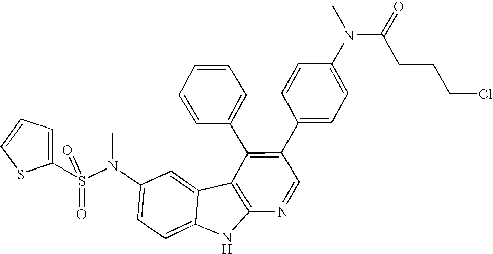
O=S(C1=CC=CS1)(=O)N(C1=CC=C2C(=C1)C1=C(N2)N=CC(C2=CC=C(N(C(CCCCl)=O)C)C=C2)=C1C1=CC=CC=C1)C
